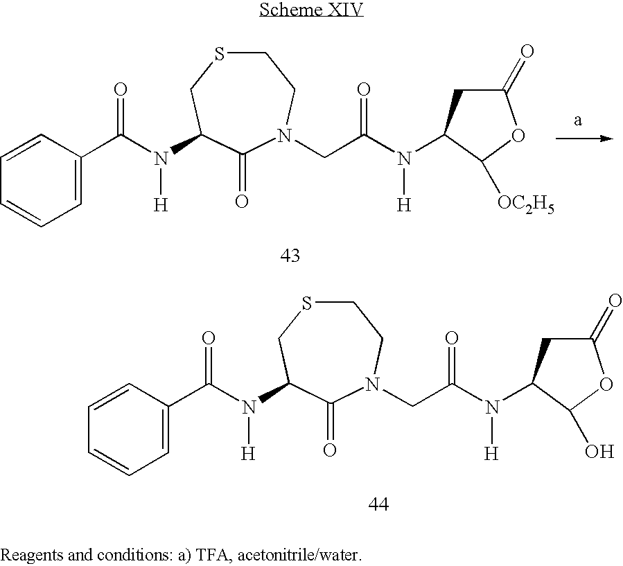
C1SCC(N(C(C2=CC=CC=C2)=O)[H])C(=O)N(CC(N([H])C2CC(=O)OC2O)=O)C1.C1SCC(N(C(C2=CC=CC=C2)=O)[H])C(=O)N(CC(N([H])C2CC(=O)OC2[OC2H5])=O)C1
